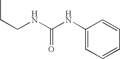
N(C(NC1=CC=CC=C1)=O)CCC
